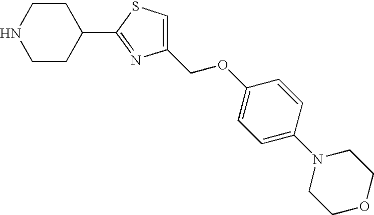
C1(COC2=CC=C(N3CCOCC3)C=C2)=CSC(C2CCNCC2)=N1
